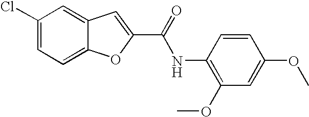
C1(Cl)=CC=C2C(=C1)C=C(C(NC1=C(OC)C=C(OC)C=C1)=O)O2
